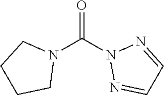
O=C(N1N=CC=N1)N1CCCC1
